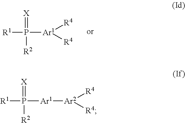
[R1]P(=[X])([R2])[Ar1]([R4])[R4].[R1]P(=[X])([R2])[Ar1][Ar2]([R4])[R4]
